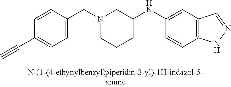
N1(CC2=CC=C(C#C)C=C2)CCCC(NC2=CC3=C(C=C2)NN=C3)C1
